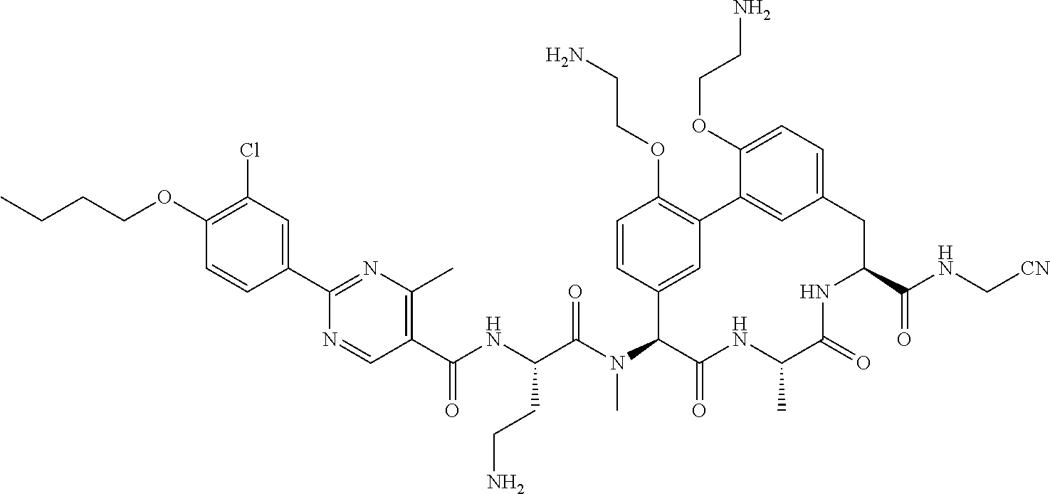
C1(C(NC(C(N(C2C(=O)NC(C)C(=O)NC(C(NC[CN])=O)CC3=CC=C(OCCN)C(=C3)C3=C(OCCN)C=CC2=C3)C)=O)CCN)=O)=C(C)N=C(C2=CC(Cl)=C(OCCCC)C=C2)N=C1
